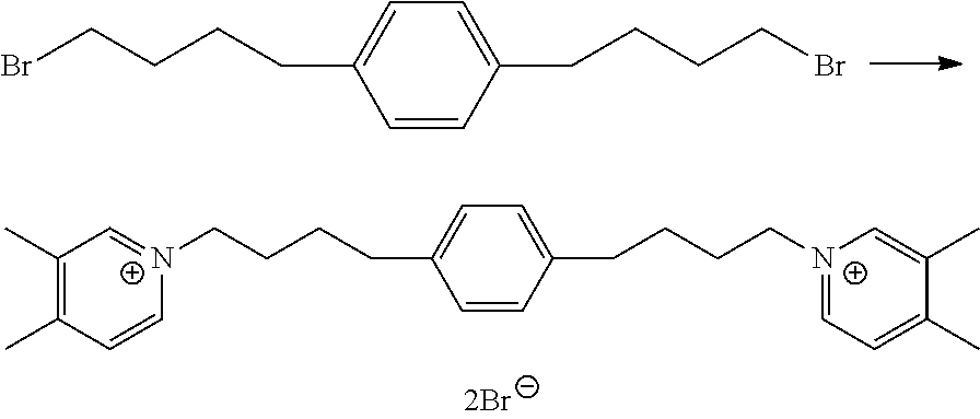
C1=CC(CCCCBr)=CC=C1CCCCBr.C1=CC(CCCC[N+]2=CC=C(C)C(C)=C2)=CC=C1CCCC[N+]1=CC(C)=C(C)C=C1
